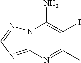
N12C(=NC=N1)N=C(C)C(I)=C2N
